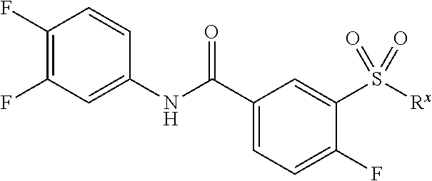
C1(F)=C(F)C=C(NC(C2=CC=C(F)C(S([Rx])(=O)=O)=C2)=O)C=C1
